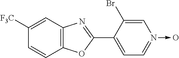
C1([F3C])=CC2=C(C=C1)OC(C1=CC=N(->O)C=C1Br)=N2
